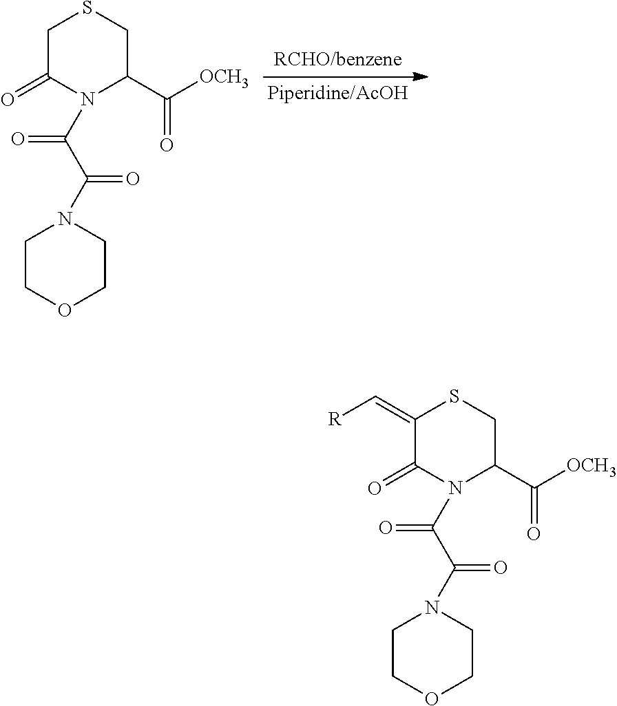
C1C(=O)N(C(=O)C(=O)N2CCOCC2)C(C(=O)[OCH3])CS1.C1(=C[R])C(=O)N(C(=O)C(=O)N2CCOCC2)C(C(=O)[OCH3])CS1
